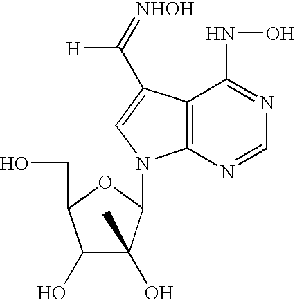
C1(O)C(O)(C)C(N2C3=C(C(NO)=NC=N3)C(C(=[NHOH])[H])=C2)OC1CO
